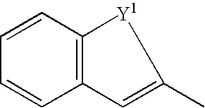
C1=CC2=C(C=C1)C=C(C)[Y1]2
